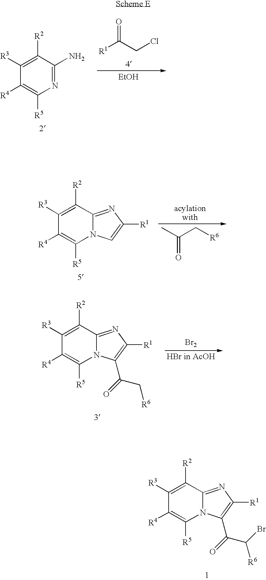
C1([R4])=C([R5])N2C(=NC([R1])=C2C(=O)C(Br)[R6])C([R2])=C1[R3].C1([R4])=C([R5])N2C(=NC([R1])=C2)C([R2])=C1[R3].CC(C[R6])=O.C1([R4])=C([R5])N=C(N)C([R2])=C1[R3].[R1]C(CCl)=O.[EtOH].C1([R4])=C([R5])N2C(=NC([R1])=C2C(=O)C[R6])C([R2])=C1[R3].[Br2]
